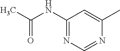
C1(NC(C)=O)=NC=NC(C)=C1
